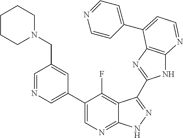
C1=NC=C(C2=CN=C3C(=C2F)C(C2=NC4=C(N2)N=CC=C4C2=CC=NC=C2)=NN3)C=C1CN1CCCCC1
